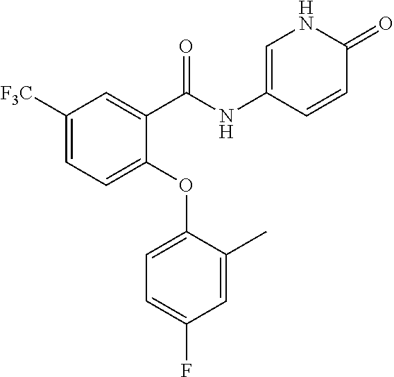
C1(NC(C2=CC([F3C])=CC=C2OC2=CC=C(F)C=C2C)=O)=CNC(=O)C=C1
